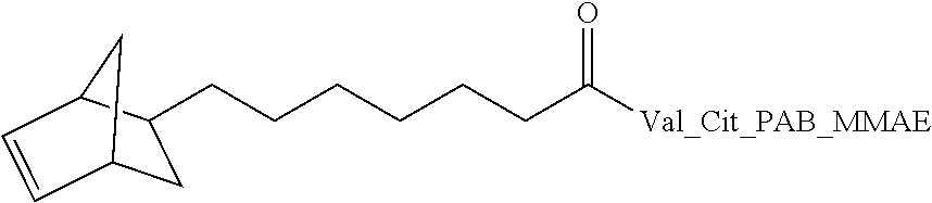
C(CCCC([Val_Cit_PAB_MMAE])=O)CCC1CC2C=CC1C2
